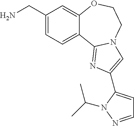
C1(CN)=CC=C2C(=C1)OCCN1C2=NC(C2=CC=NN2C(C)C)=C1
